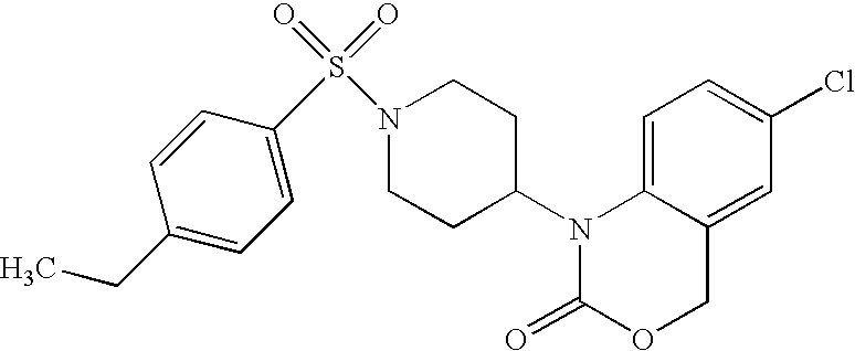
C1=C2C(=CC(Cl)=C1)COC(=O)N2C1CCN(S(=O)(=O)C2=CC=C(CC)C=C2)CC1
